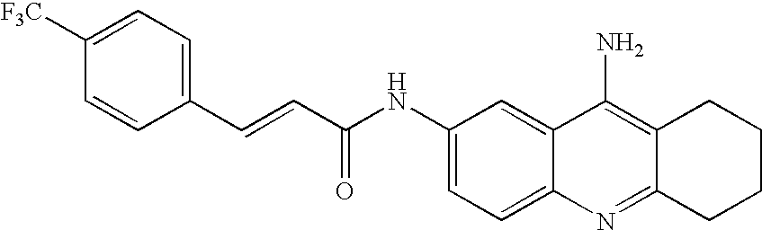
C1=CC(C=CC(NC2=CC=C3C(=C2)C(N)=C2C(=N3)CCCC2)=O)=CC=C1[F3C]
